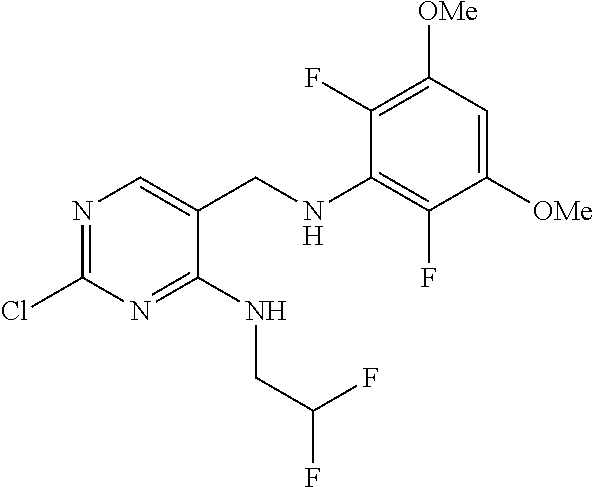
C1(Cl)=NC=C(CNC2=C(F)C([OMe])=CC([OMe])=C2F)C(NCC(F)F)=N1
